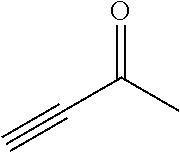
O=C(C)C#C
